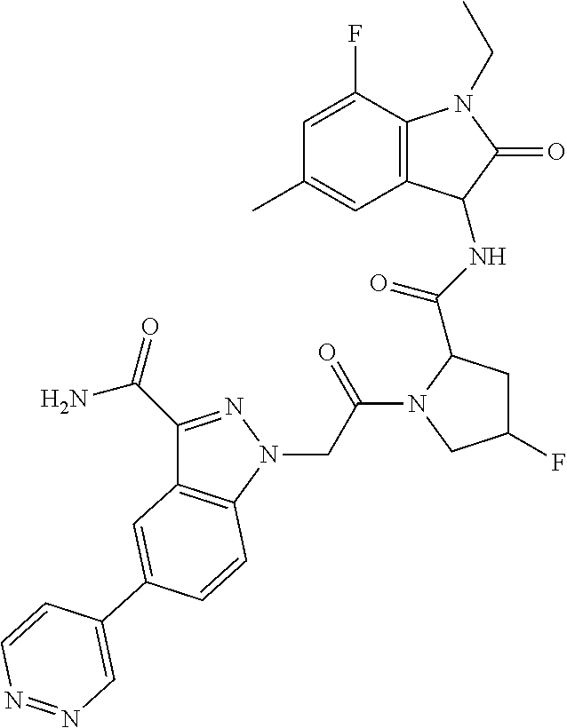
C12=C(C(F)=CC(C)=C1)N(CC)C(=O)C2NC(=O)C1CC(F)CN1C(CN1N=C(C(=O)N)C2=C1C=CC(C1=CN=NC=C1)=C2)=O
